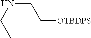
N(CC)CC[OTBDPS]
